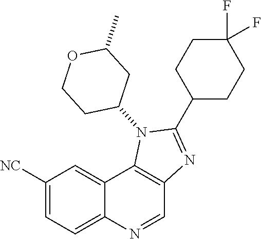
C1([NC])=CC=C2C(=C1)C1=C(C=N2)N=C(C2CCC(F)(F)CC2)N1C1CC(C)OCC1
